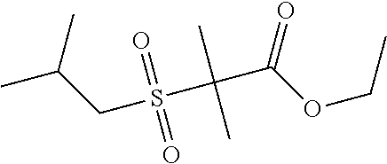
CC(C)CS(C(C(=O)OCC)(C)C)(=O)=O
